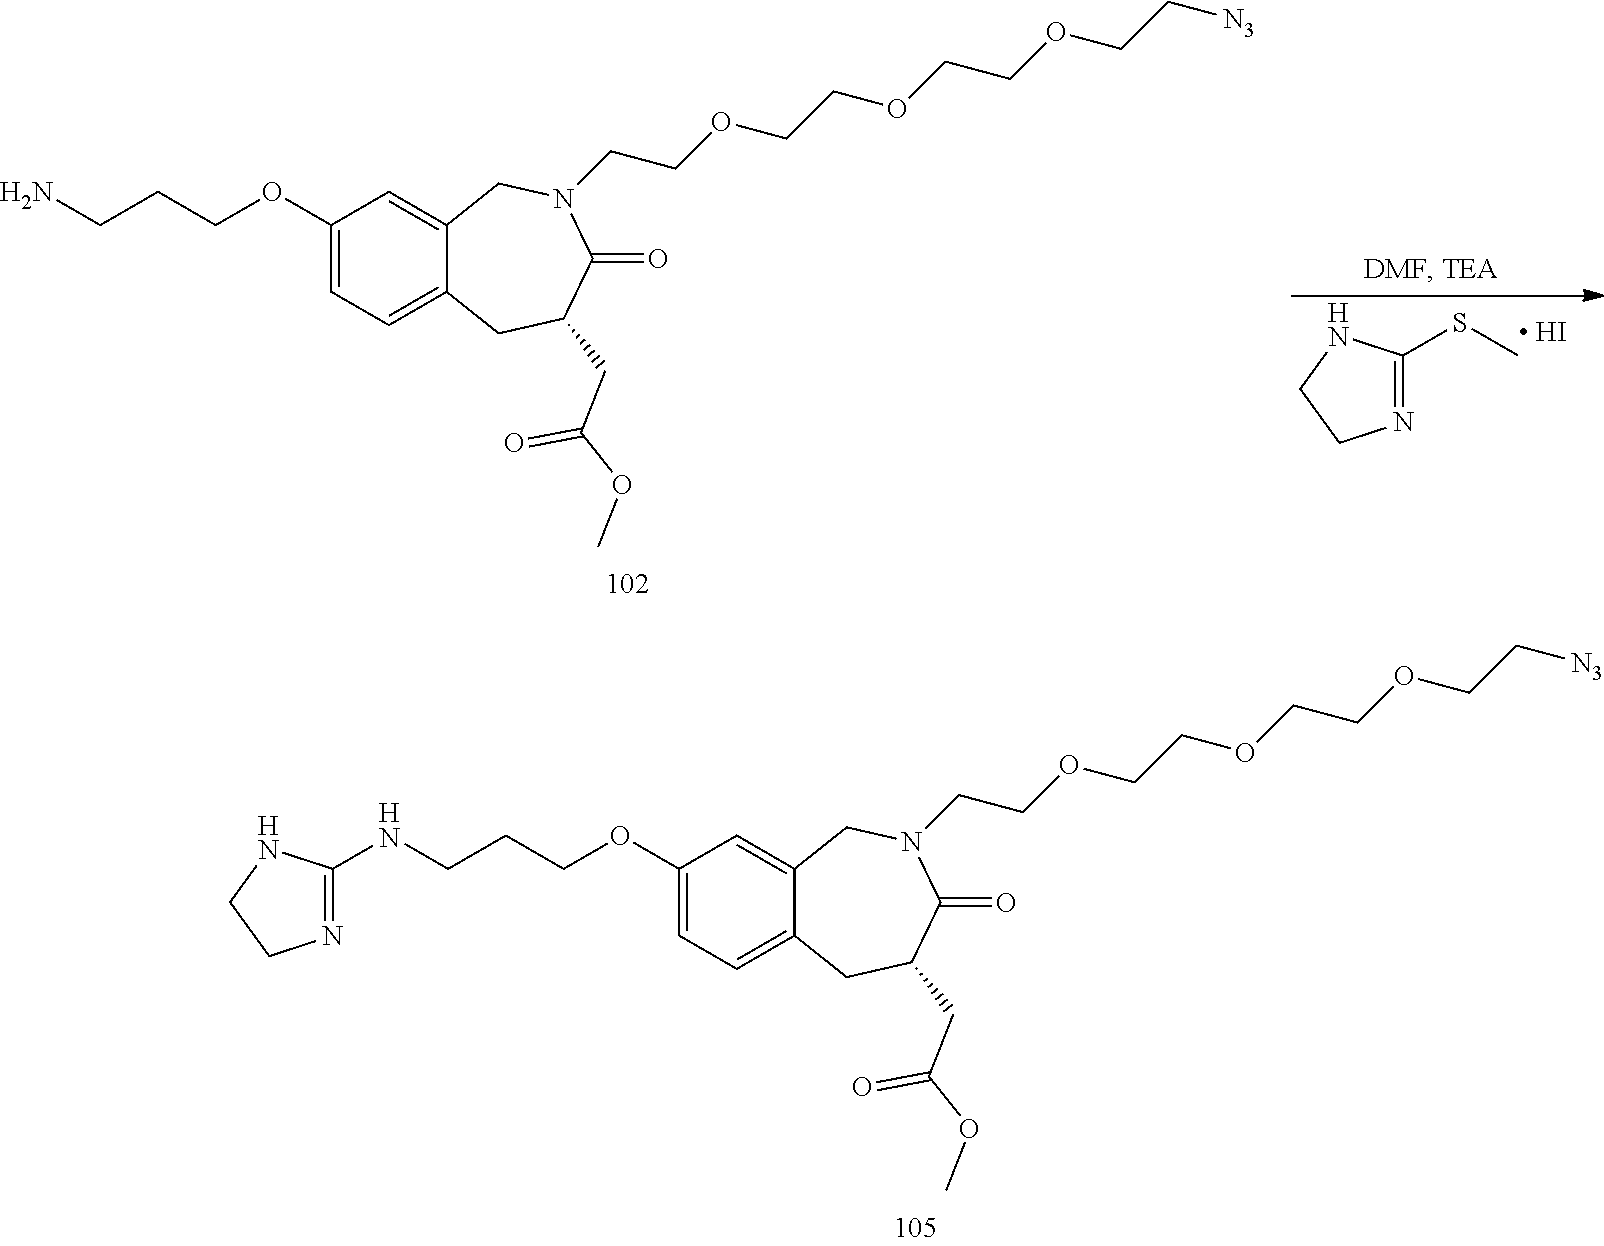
C1(OCCCNC2=NCCN2)=CC=C2C(=C1)CN(CCOCCOCCOCC[N3])C(=O)C(CC(=O)OC)C2.C1(OCCCN)=CC=C2C(=C1)CN(CCOCCOCCOCC[N3])C(=O)C(CC(=O)OC)C2.N1=C(SC)NCC1.[ HI]
